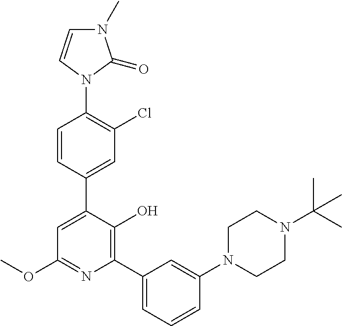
C1=CC(C2=CC(OC)=NC(C3=CC=CC(N4CCN(C(C)(C)C)CC4)=C3)=C2O)=CC(Cl)=C1N1C(=O)N(C)C=C1
